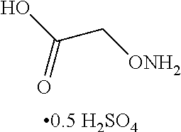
[0.5 H2SO4].OC(C[ONH2])=O
